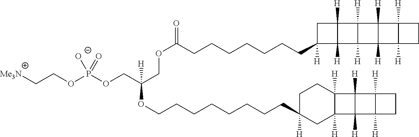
[Me3N]CCOP(OCC(COC(CCCCCCCC1([H])C2([H])C([H])(C1)C1([H])C2([H])C2([H])C1([H])C1([H])C2([H])CC1)=O)([H])OCCCCCCCCC1([H])CC2([H])C([H])(CC1)C1([H])C2([H])C2([H])C1([H])CC2)([O-])=O
